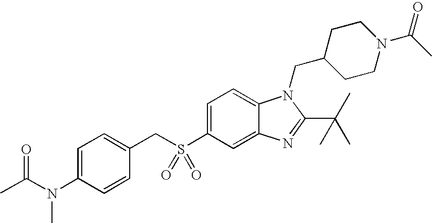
C1=C(S(CC2=CC=C(N(C(=O)C)C)C=C2)(=O)=O)C=C2C(=C1)N(CC1CCN(C(=O)C)CC1)C(C(C)(C)C)=N2
